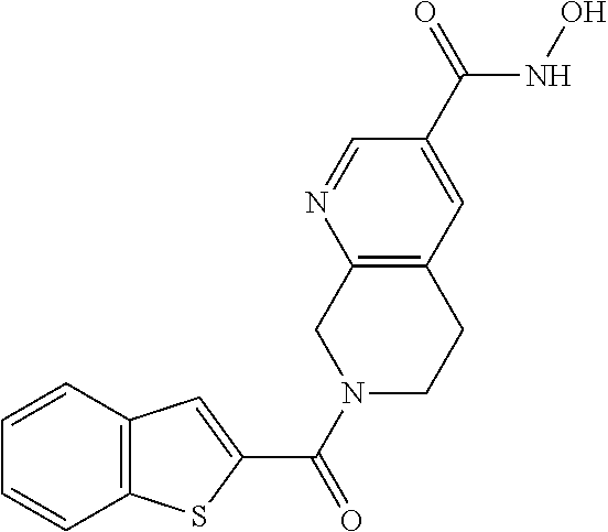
C12=C(C=CC=C1)C=C(C(N1CCC3=C(C1)N=CC(C(=O)NO)=C3)=O)S2
